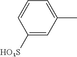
C1([HO3S])=CC(C)=CC=C1
